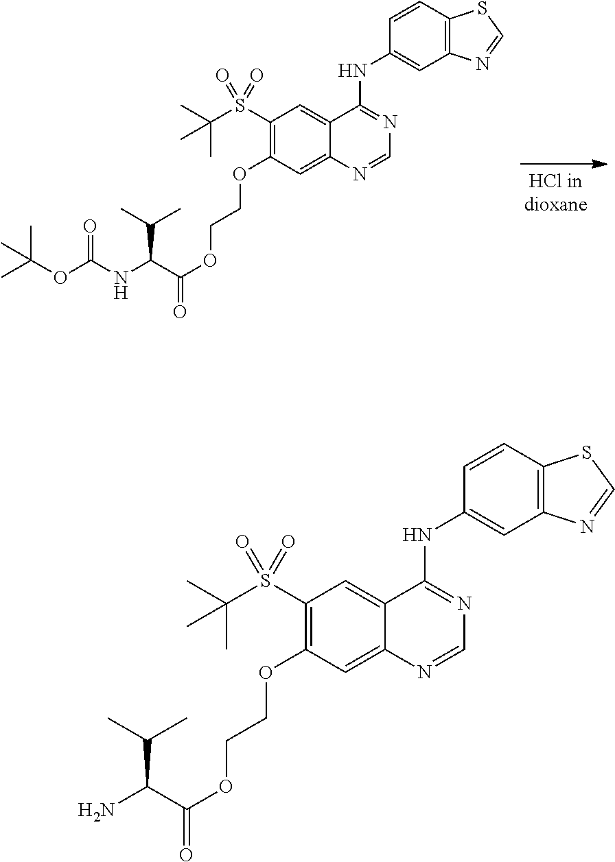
C1(S(C(C)(C)C)(=O)=O)=C(OCCOC(=O)C(NC(=O)OC(C)(C)C)C(C)C)C=C2C(=C1)C(NC1=CC3=C(C=C1)SC=N3)=NC=N2.C1(S(C(C)(C)C)(=O)=O)=C(OCCOC(=O)C(N)C(C)C)C=C2C(=C1)C(NC1=CC3=C(C=C1)SC=N3)=NC=N2
